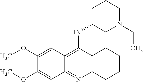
C12=C(N=C3C(=C1NC1CN(CC)CCC1)C=C(OC)C(OC)=C3)CCCC2
